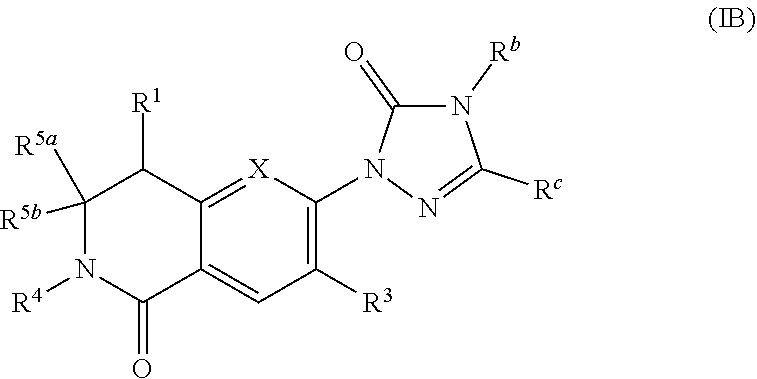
C1([R5b])([R5a])N([R4])C(=O)C2=CC([R3])=C(N3C(=O)N([Rb])C([Rc])=N3)[X]=C2C1[R1]
